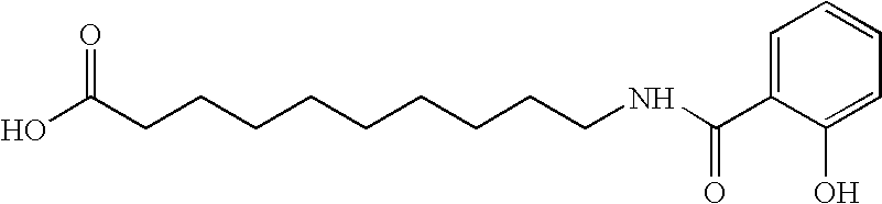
OC(CCCCCCCCCNC(C1=CC=CC=C1O)=O)=O
